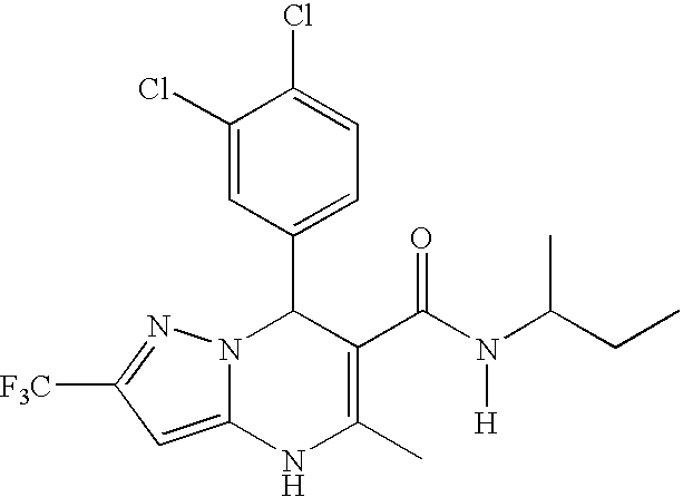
C1(Cl)=CC(C2N3C(=CC([F3C])=N3)NC(C)=C2C(N([H])C(CC)C)=O)=CC=C1Cl
